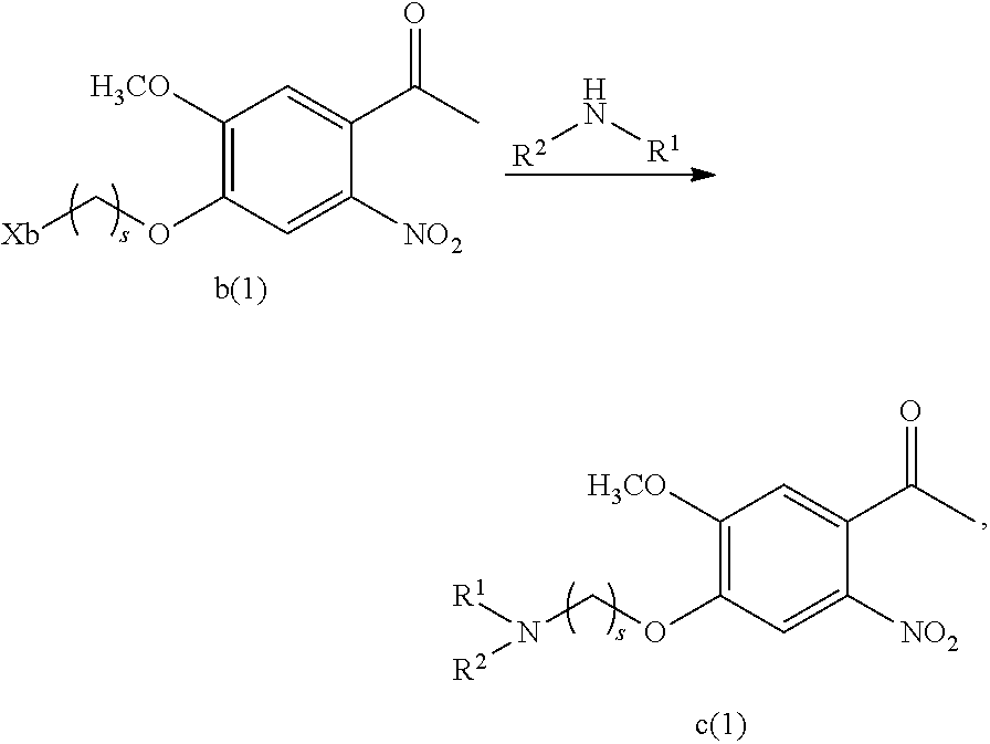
C1([H3CO])=C(OCN([R2])[R1])C=C([NO2])C(C(C)=O)=C1.C1([H3CO])=C(OC[Xb])C=C([NO2])C(C(C)=O)=C1.[R2]N[R1]
